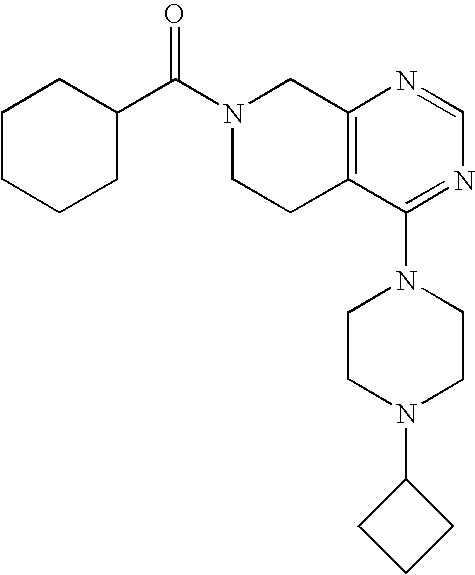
C1(C(N2CCC3=C(C2)N=CN=C3N2CCN(C3CCC3)CC2)=O)CCCCC1
